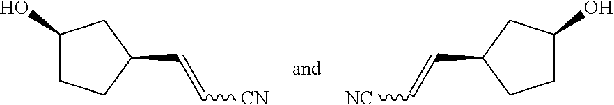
C1(O)CCC(C=C[CN])C1.C1(O)CCC(C=C[NC])C1
